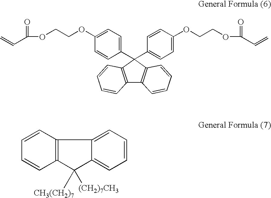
C12=C(C(C3=CC=C(OCCOC(=O)C=C)C=C3)(C3=CC=C(OCCOC(=O)C=C)C=C3)C3=C1C=CC=C3)C=CC=C2.C12=C(C([CH3(CH2)7])([(CH2)7CH3])C3=CC=CC=C13)C=CC=C2
